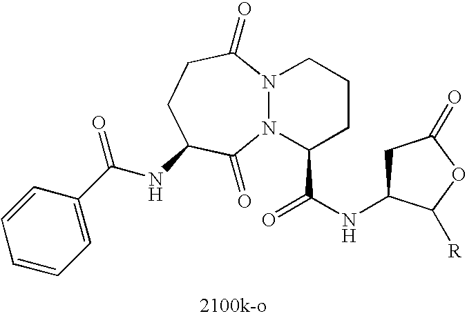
N12N(C(=O)CCC(NC(C3=CC=CC=C3)=O)C1=O)CCCC2C(NC1CC(=O)OC1[R])=O
